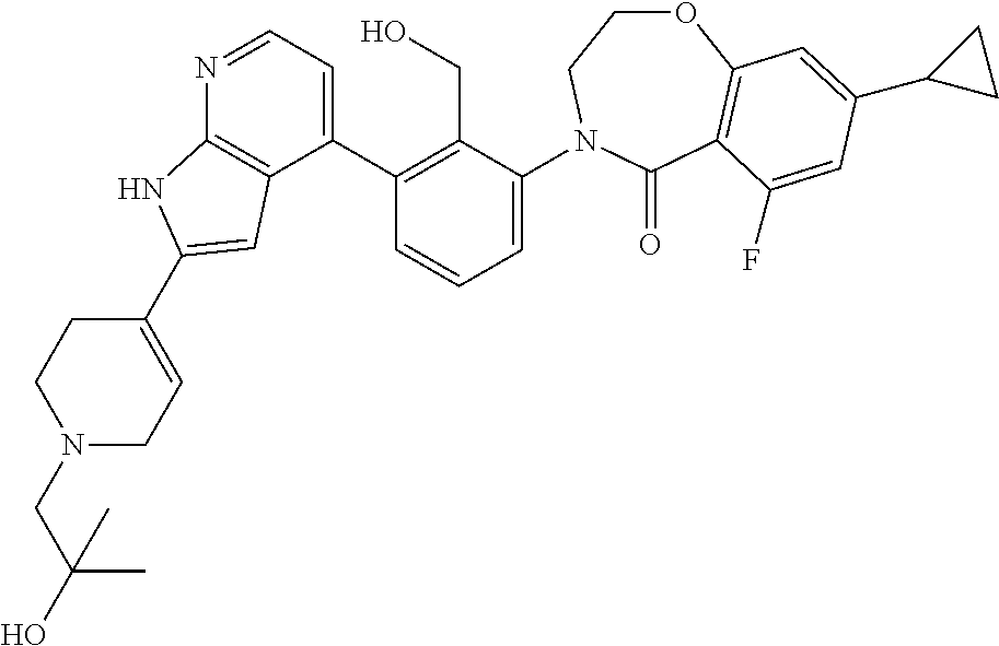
C1(C2=C(CO)C(N3CCOC4=C(C3=O)C(F)=CC(C3CC3)=C4)=CC=C2)=CC=NC2=C1C=C(C1=CCN(CC(O)(C)C)CC1)N2
